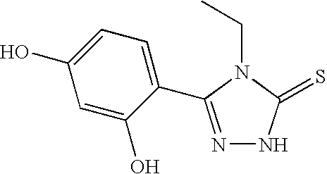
C(C)N1C(=S)NN=C1C1=CC=C(O)C=C1O
